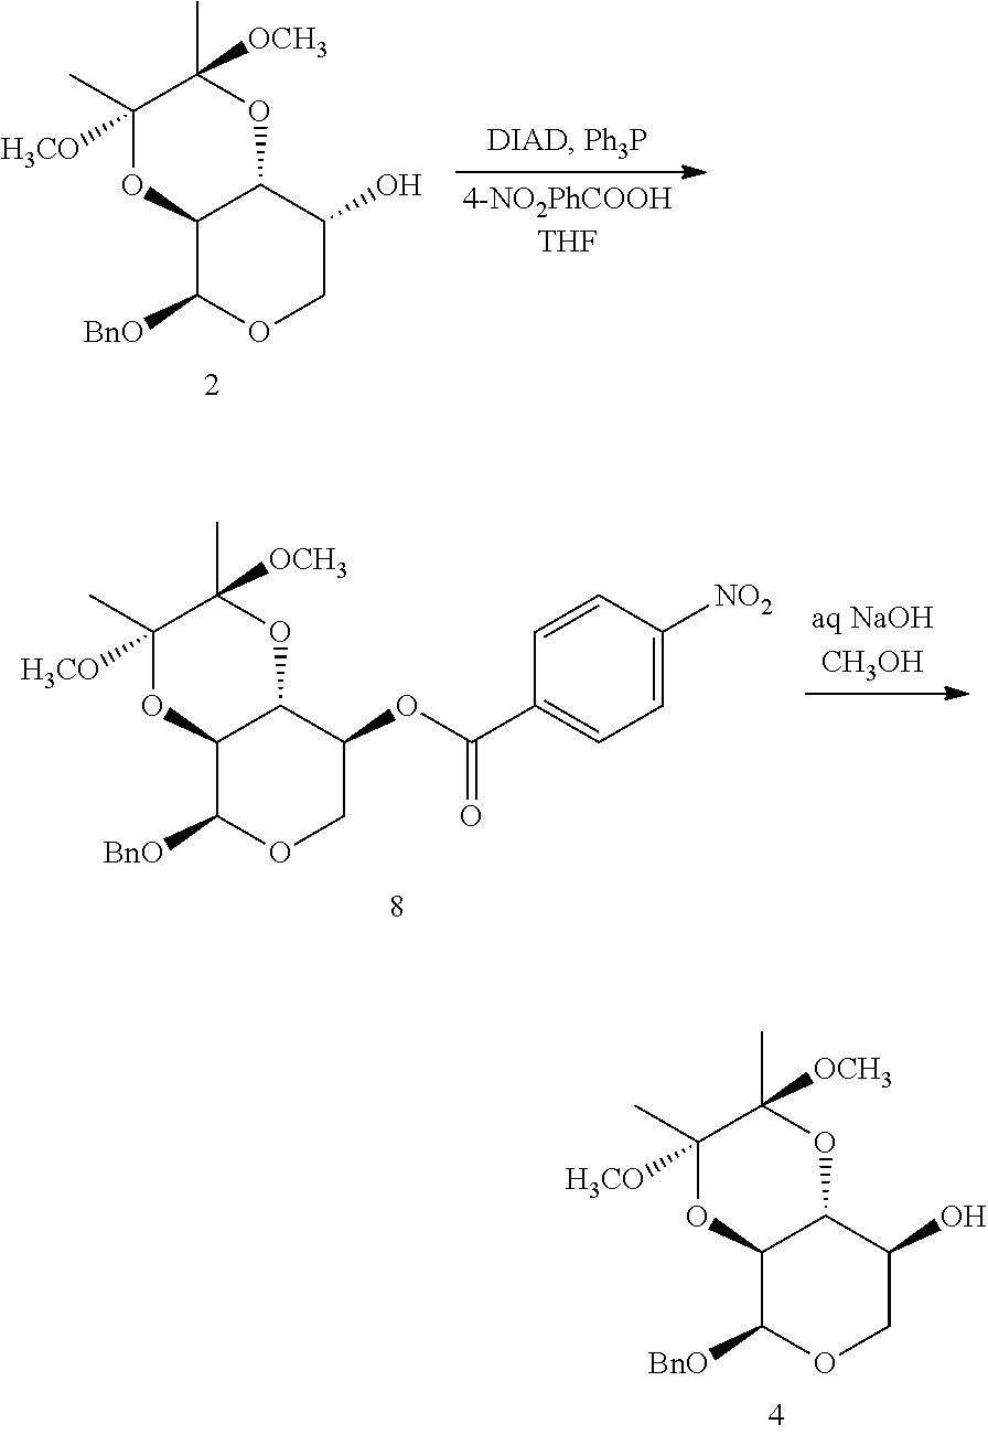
C12C([BnO])OCC(OC(C3=CC=C([NO2])C=C3)=O)C1OC(C)([OCH3])C(C)([H3CO])O2.C12C([BnO])OCC(O)C1OC(C)([OCH3])C(C)([H3CO])O2.C12C([BnO])OCC(O)C1OC(C)([OCH3])C(C)([H3CO])O2
